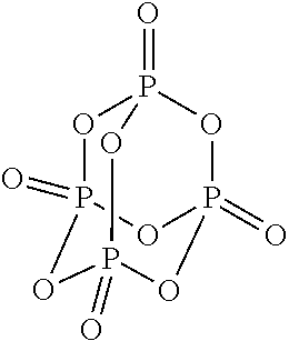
O1P2(=O)OP3(=O)OP(=O)(OP1(=O)O3)O2
